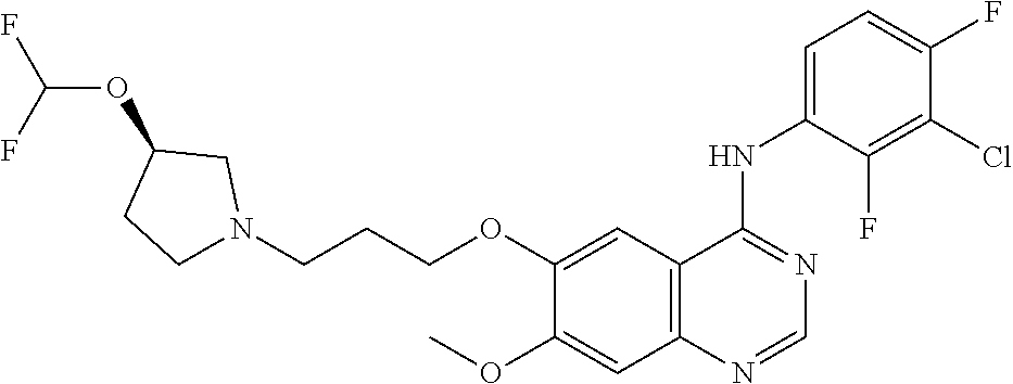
C12=C(C=C(OCCCN3CC(OC(F)F)CC3)C(OC)=C1)C(NC1=CC=C(F)C(Cl)=C1F)=NC=N2
